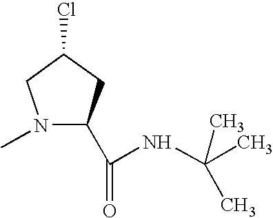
N1(C)C(C(=O)NC(C)(C)C)CC(Cl)C1
